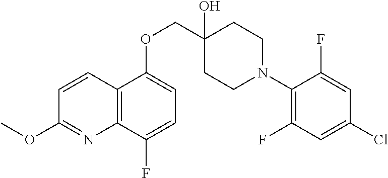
C1(N2CCC(O)(COC3=CC=C(F)C4=C3C=CC(OC)=N4)CC2)=C(F)C=C(Cl)C=C1F
